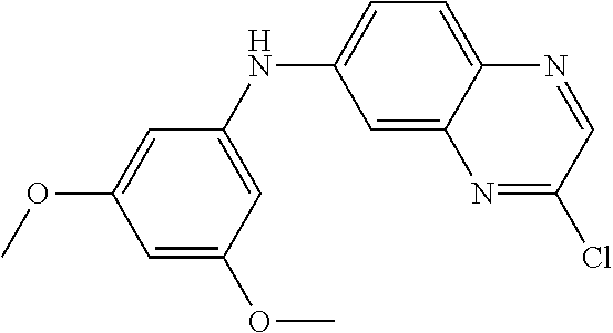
C1=C(OC)C=C(NC2=CC=C3C(=C2)N=C(Cl)C=N3)C=C1OC
